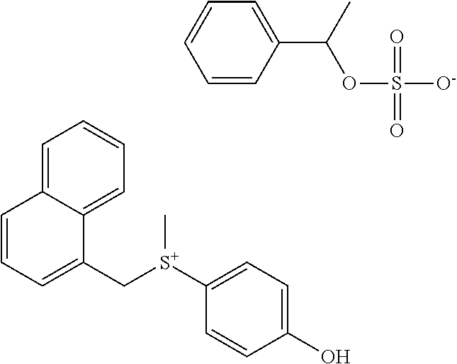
C1([S+](CC2=CC=CC3=CC=CC=C23)C)=CC=C(O)C=C1.C1=CC(C(C)OS([O-])(=O)=O)=CC=C1
